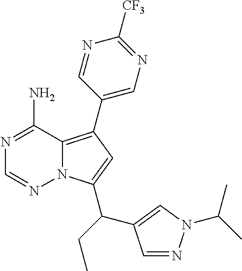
C1(C2=C3N(C(C(C4=CN(C(C)C)N=C4)CC)=C2)N=CN=C3N)=CN=C([CF3])N=C1
